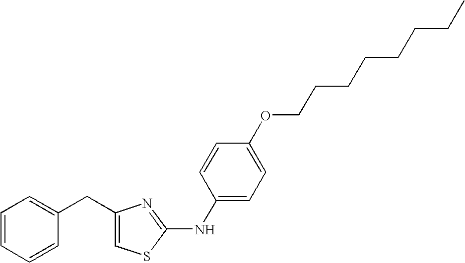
C1=C(CC2=CC=CC=C2)N=C(NC2=CC=C(OCCCCCCCC)C=C2)S1
